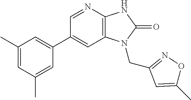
C1(C2=CC(C)=CC(C)=C2)=CC2=C(N=C1)NC(=O)N2CC1=NOC(C)=C1
